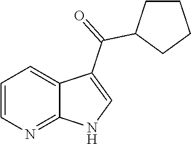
C1=CN=C2C(=C1)C(C(=O)C1CCCC1)=CN2
